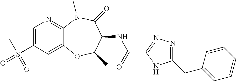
C1=C(S(=O)(C)=O)C=C2C(=N1)N(C)C(=O)C(NC(C1=NN=C(CC3=CC=CC=C3)N1)=O)C(C)O2
